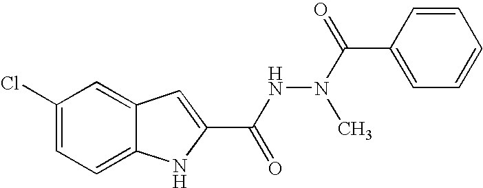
C12=CC=C(Cl)C=C1C=C(C(NN(C(C1=CC=CC=C1)=O)C)=O)N2
